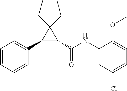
C1(C2=CC=CC=C2)C(C(NC2=CC(Cl)=CC=C2OC)=O)C1(CC)CC
